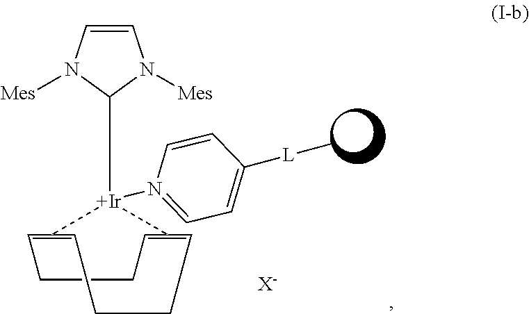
C1CC=C2=CCCC=C(=C1)[Ir]2(C1N([Mes])C=CN1[Mes])N1=CC=C([L]C)C=C1.[X-]
